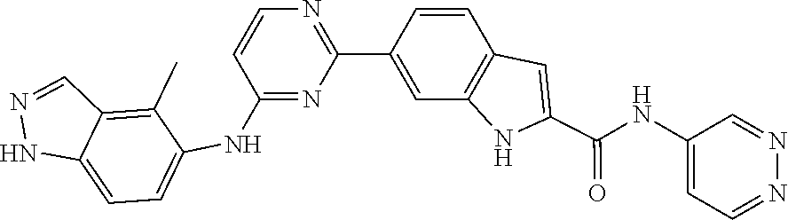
C1=NN=CC(NC(C2=CC3=C(C=C(C4=NC=CC(NC5=CC=C6C(=C5C)C=NN6)=N4)C=C3)N2)=O)=C1
